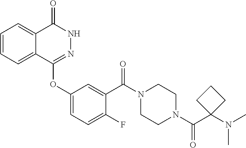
C1=CC=C2C(=C1)C(=O)NN=C2OC1=CC=C(F)C(C(N2CCN(C(C3(N(C)C)CCC3)=O)CC2)=O)=C1
